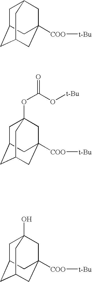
C1C2CC3CC([COO][t-Bu])(CC1C3)C2.C1C2CC3CC([COO][t-Bu])(CC1(OC(O[t-Bu])=O)C3)C2.C1C2CC3CC([COO][t-Bu])(CC1(O)C3)C2
